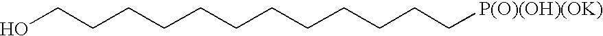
OCCCCCCCCCCCC[P(O)(OH)(OK)]
